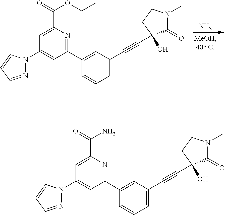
N.C1(C2=CC(C#CC3(O)C(=O)N(C)CC3)=CC=C2)=NC(C(=O)OCC)=CC(N2N=CC=C2)=C1.C1(C2=CC(C#CC3(O)C(=O)N(C)CC3)=CC=C2)=NC(C(=O)N)=CC(N2N=CC=C2)=C1
